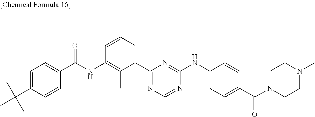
C1=CC(NC(C2=CC=C(C(C)(C)C)C=C2)=O)=C(C)C(C2=NC=NC(NC3=CC=C(C(N4CCN(C)CC4)=O)C=C3)=N2)=C1
